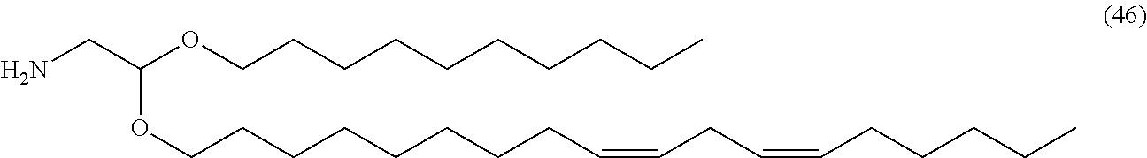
NCC(OCCCCCCCCCC)OCCCCCCCCC=CCC=CCCCCC
